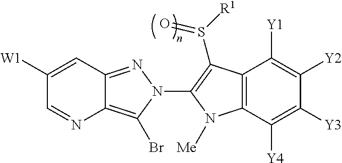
C1([W1])=CC2=NN(C3=C(S(=O)[R1])C4=C(C([Y4])=C([Y3])C([Y2])=C4[Y1])N3[Me])C(Br)=C2N=C1
